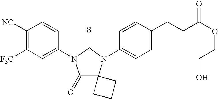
C1([NC])=C([F3C])C=C(N2C(=O)C3(N(C4=CC=C(CCC(OCCO)=O)C=C4)C2=S)CCC3)C=C1
